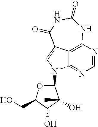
C12=NC=NC3=C1C(=CN2C1OC(CO)C(O)C1(C)O)C(=O)NC(=O)N3
